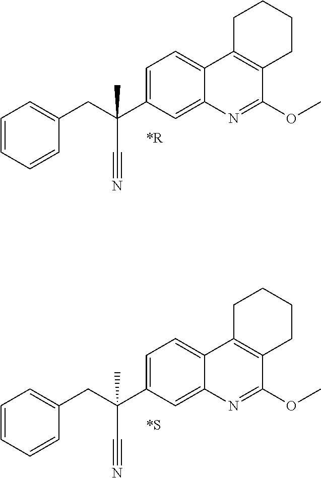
C1=C(C(CC2=CC=CC=C2)(C#N)C)C=C2C(=C1)C1=C(C(OC)=N2)CCCC1.C1=C(C(CC2=CC=CC=C2)(C#N)C)C=C2C(=C1)C1=C(C(OC)=N2)CCCC1
